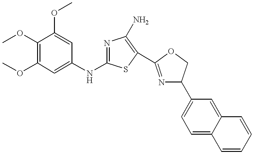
COC1=C(OC)C=C(NC2=NC(N)=C(C3=NC(C4=CC=C5C(=C4)C=CC=C5)CO3)S2)C=C1OC
